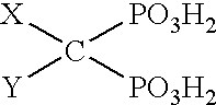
[X]C([Y])([PO3H2])[PO3H2]
